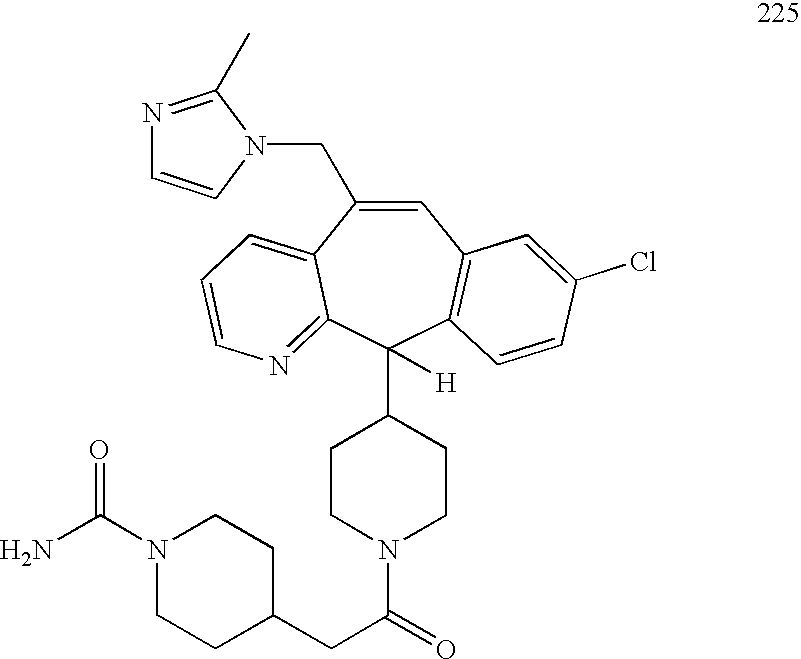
C1=C(CN2C=CN=C2C)C2=CC=CN=C2C(C2CCN(C(=O)CC3CCN(C(N)=O)CC3)CC2)([H])C2=C1C=C(Cl)C=C2
